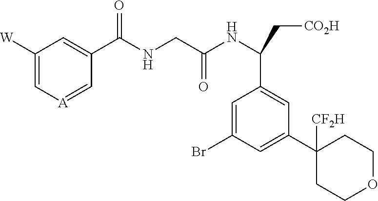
C1([W])=C[A]=CC(C(NCC(NC(C[CO2H])C2=CC(C3([CF2H])CCOCC3)=CC(Br)=C2)=O)=O)=C1
